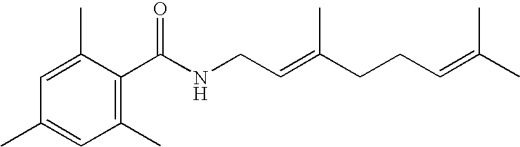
C1=C(C)C(C(NCC=C(CCC=C(C)C)C)=O)=C(C)C=C1C
